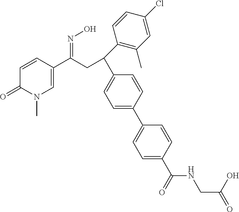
C(C(=NO)C1=CN(C)C(=O)C=C1)C(C1=CC=C(C2=CC=C(C(=O)NCC(=O)O)C=C2)C=C1)C1=C(C)C=C(Cl)C=C1
